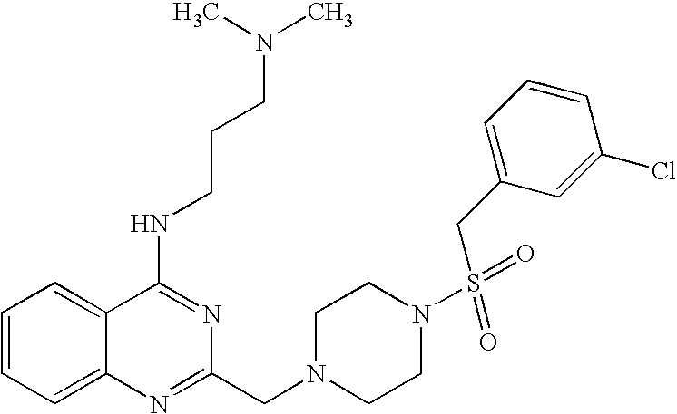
C1=CC=C2C(=C1)C(NCCCN(C)C)=NC(CN1CCN(S(CC3=CC=CC(Cl)=C3)(=O)=O)CC1)=N2
